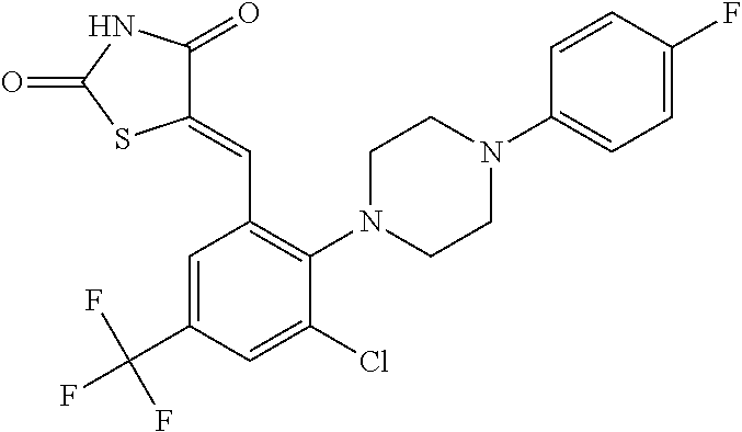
C1(=CC2=C(N3CCN(C4=CC=C(F)C=C4)CC3)C(Cl)=CC(C(F)(F)F)=C2)C(=O)NC(=O)S1
